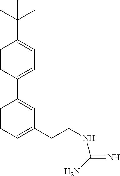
C1=CC=C(CCNC(=N)N)C=C1C1=CC=C(C(C)(C)C)C=C1
